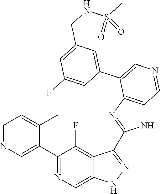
C1(C2=CN=CC=C2C)=NC=C2C(=C1F)C(C1=NC3=C(N1)C=NC=C3C1=CC(CNS(C)(=O)=O)=CC(F)=C1)=NN2
